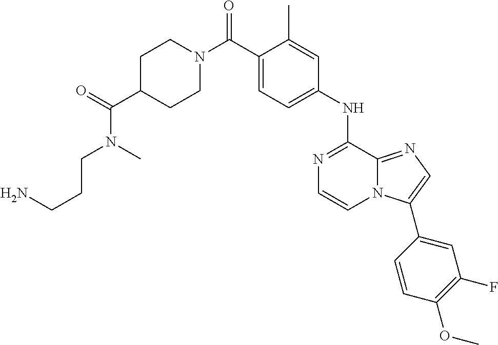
C1(C)=CC(NC2=NC=CN3C2=NC=C3C2=CC(F)=C(OC)C=C2)=CC=C1C(N1CCC(C(=O)N(CCCN)C)CC1)=O
